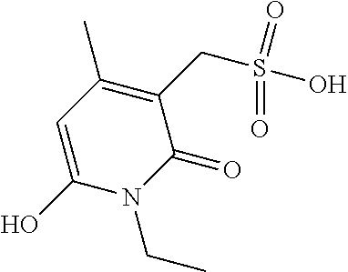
C1=C(O)N(CC)C(=O)C(CS(O)(=O)=O)=C1C
